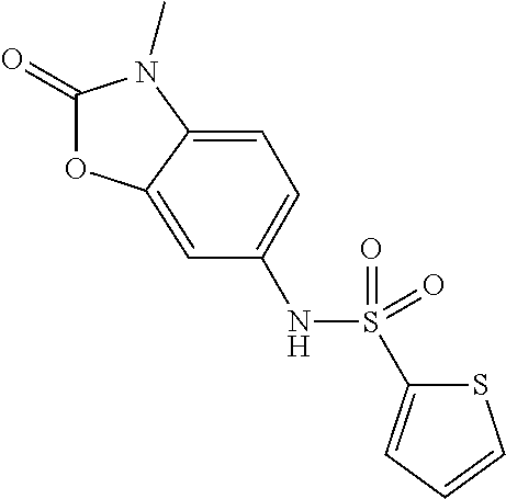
C1(=O)OC2=CC(NS(C3=CC=CS3)(=O)=O)=CC=C2N1C
